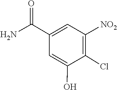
C1=C(O)C(Cl)=C([NO2])C=C1C(N)=O
